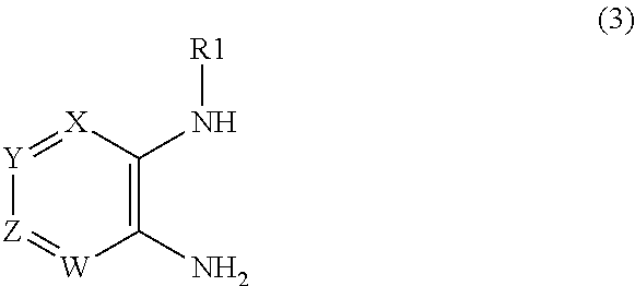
C1(N)=C(N[R1])[X]=[Y][Z]=[W]1
